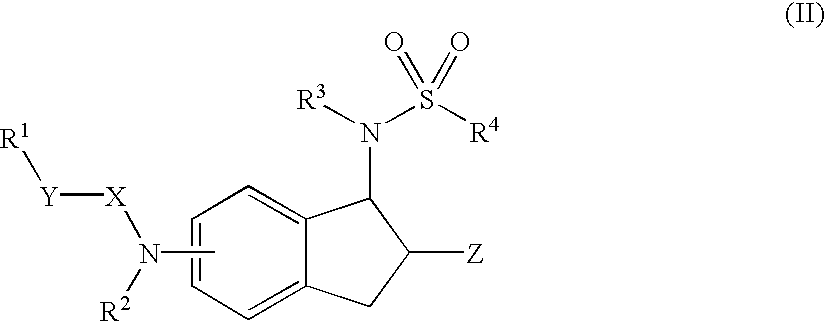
C12=CC=CC=C1CC([Z])C2N([R3])S([R4])(=O)=O.CN([X][Y][R1])[R2]
